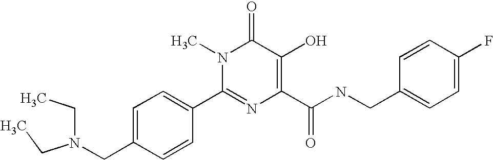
C1=C(CN(CC)CC)C=CC(C2=NC(C(NCC3=CC=C(F)C=C3)=O)=C(O)C(=O)N2C)=C1
